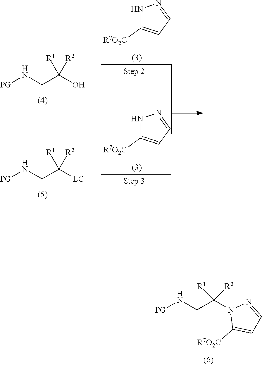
[PG]NCC(N1C([R7O2C])=CC=N1)([R1])[R2].[PG]NCC(O)([R1])[R2].N1C([R7O2C])=CC=N1.N1C([R7O2C])=CC=N1.[PG]NCC([LG])([R1])[R2]
